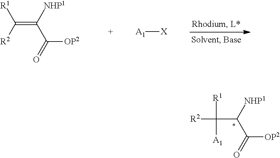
C([NHP1])(C([OP2])=O)C([R2])([R1])[A1].C(=C([NHP1])C([OP2])=O)([R2])[R1].[A1][X]
